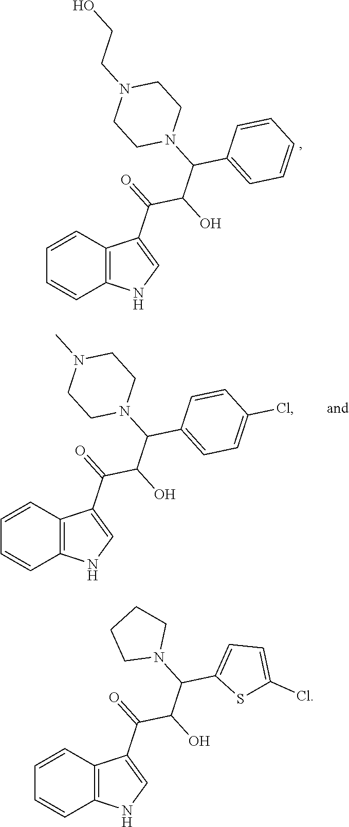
N1(CCO)CCN(C(C(C(C2=CNC3=C2C=CC=C3)=O)O)C2=CC=CC=C2)CC1.C1=CC2=C(C=C1)NC=C2C(=O)C(C(N1CCN(C)CC1)C1=CC=C(Cl)C=C1)O.C1CCN(C(C(C(C2=CNC3=C2C=CC=C3)=O)O)C2=CC=C(Cl)S2)C1
